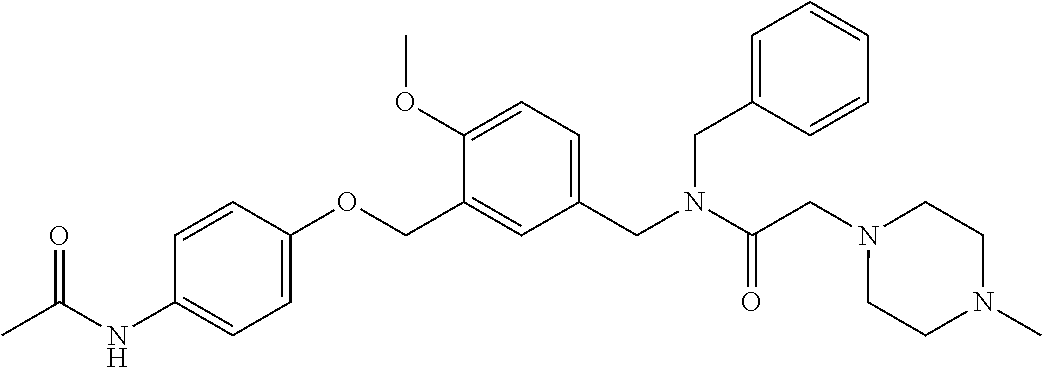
C1=C(NC(C)=O)C=CC(OCC2=CC(CN(C(CN3CCN(C)CC3)=O)CC3=CC=CC=C3)=CC=C2OC)=C1
